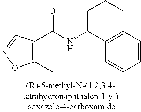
C1(C(NC2C3=C(CCC2)C=CC=C3)=O)=C(C)ON=C1
